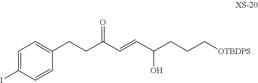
C1=C(I)C=CC(CCC(C=CC(CCC[OTBDPS])O)=O)=C1
